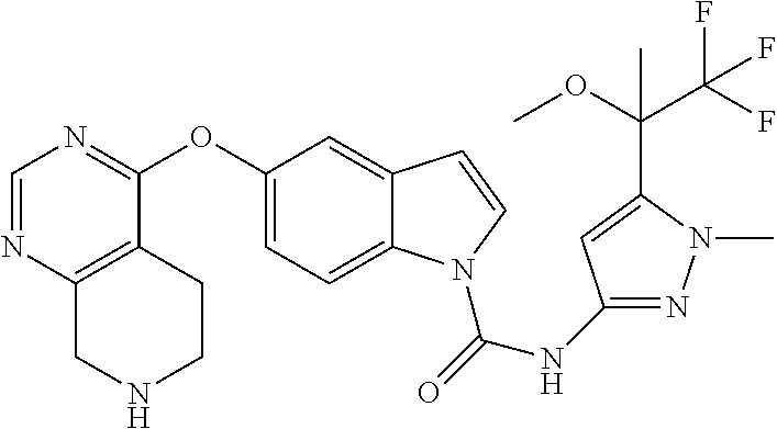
O(C1=CC=C2C(=C1)C=CN2C(=O)NC1=NN(C)C(C(OC)(C(F)(F)F)C)=C1)C1=NC=NC2=C1CCNC2
